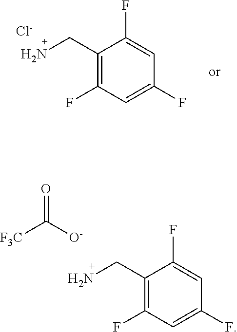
C1(CN)=C(F)C=C(F)C=C1F.[Cl-].[F3C]C([O-])=O.C1(CN)=C(F)C=C(F)C=C1F
